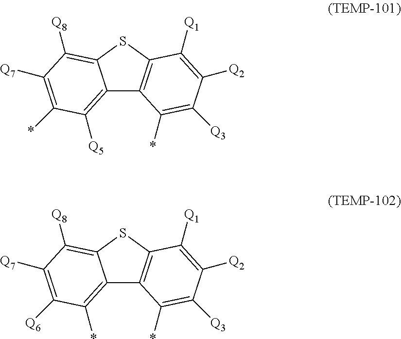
C12=C([Q5])C(*)=C([Q7])C([Q8])=C1SC1=C2C(*)=C([Q3])C([Q2])=C1[Q1].C12=C(*)C([Q6])=C([Q7])C([Q8])=C1SC1=C2C(*)=C([Q3])C([Q2])=C1[Q1]
